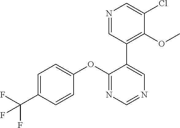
C1=C(C(F)(F)F)C=CC(OC2=NC=NC=C2C2=C(OC)C(Cl)=CN=C2)=C1
